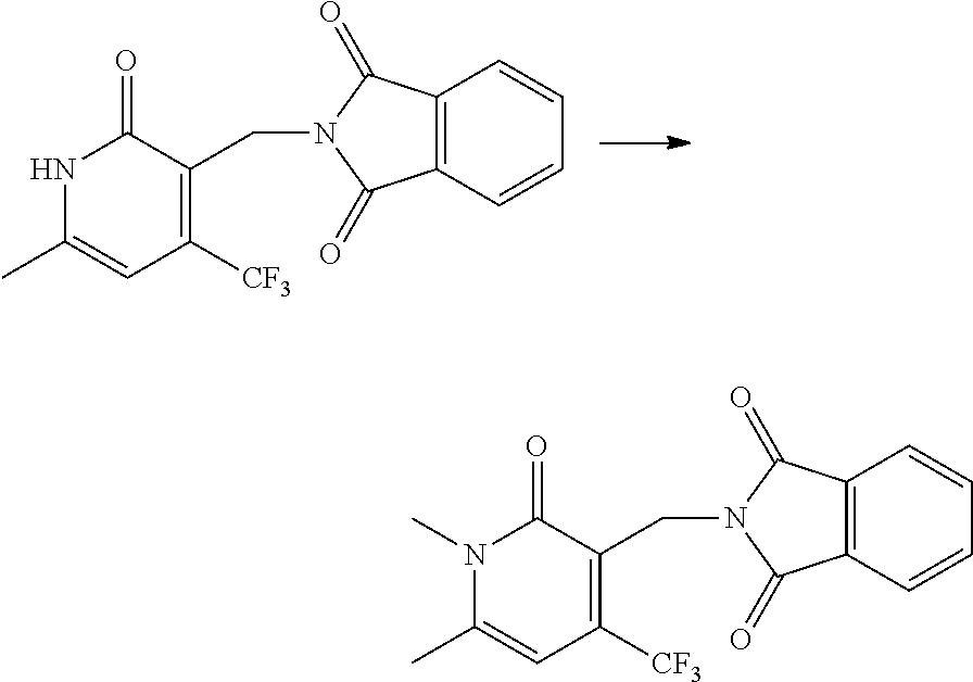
C12=C(C=CC=C1)C(=O)N(CC1=C([CF3])C=C(C)NC1=O)C2=O.C12=C(C=CC=C1)C(=O)N(CC1=C([CF3])C=C(C)N(C)C1=O)C2=O
